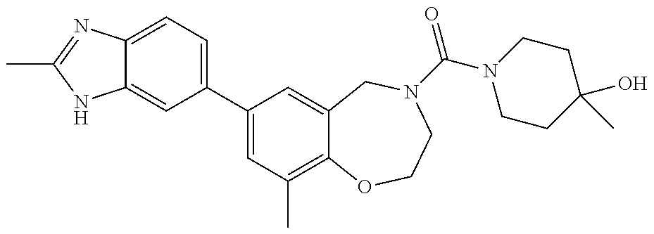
C12=CC(C3=CC(C)=C4C(=C3)CN(C(=O)N3CCC(C)(O)CC3)CCO4)=CC=C1N=C(C)N2
